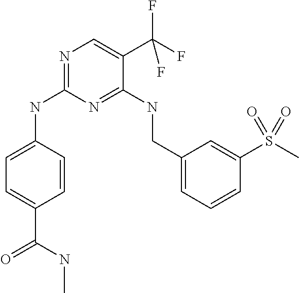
C1=CC(NC2=NC=C(C(F)(F)F)C(NCC3=CC=CC(S(C)(=O)=O)=C3)=N2)=CC=C1C(=O)NC
